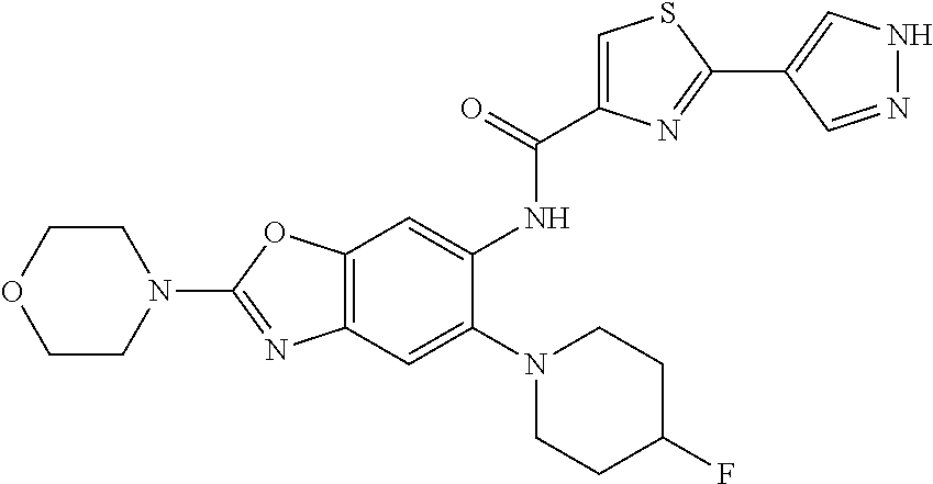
C12=C(OC(N3CCOCC3)=N1)C=C(NC(=O)C1=CSC(C3=CNN=C3)=N1)C(N1CCC(F)CC1)=C2
